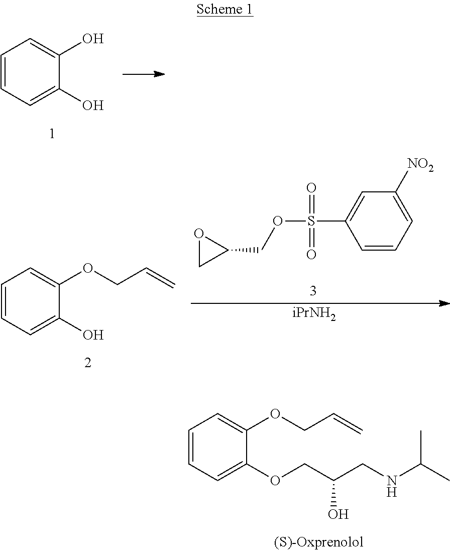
C1=CC=C(OCC(CNC(C)C)O)C(OCC=C)=C1.C1=CC=C(O)C(O)=C1.C1=CC=C(O)C(OCC=C)=C1.[iPrNH2].C1=CC=C([NO2])C=C1S(OCC1OC1)(=O)=O
